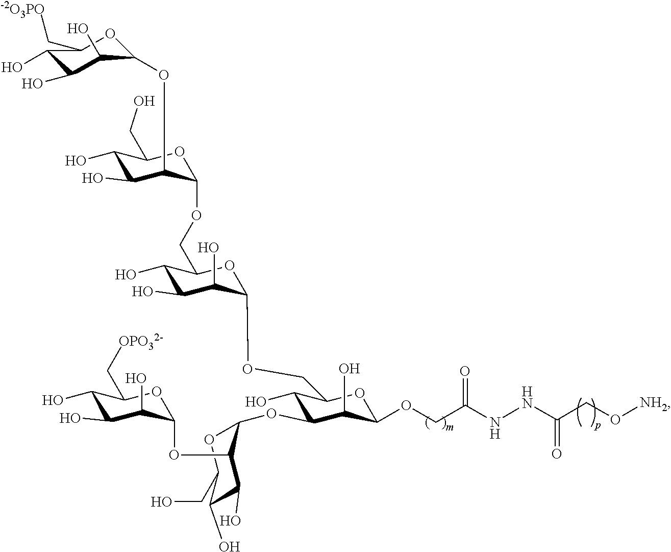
C1(O)C(O)C(O)C(OC2C(O)C(O)C(CO)OC2OC2C(O)C(COC3C(O)C(O)C(O)C(COC4C(OC5C(O)C(O)C(O)C(C[-2O3PO])O5)C(O)C(O)C(CO)O4)O3)OC(OCC(NNC(CO[NH2])=O)=O)C2O)OC1C[OPO32-]
